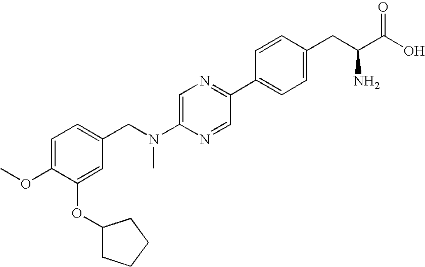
C1=C(N(CC2=CC=C(OC)C(OC3CCCC3)=C2)C)N=CC(C2=CC=C(CC(C(O)=O)N)C=C2)=N1
